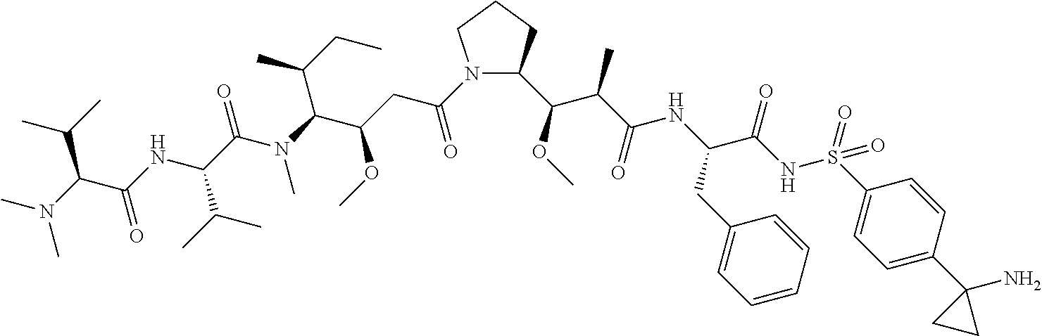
N1(C(CC(C(N(C(C(NC(C(N(C)C)C(C)C)=O)C(C)C)=O)C)C(CC)C)OC)=O)C(C(OC)C(C(=O)NC(C(NS(C2=CC=C(C3(N)CC3)C=C2)(=O)=O)=O)CC2=CC=CC=C2)C)CCC1
